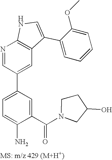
N1=CC(C2=CC=C(N)C(C(N3CCC(O)C3)=O)=C2)=CC2=C1NC=C2C1=CC=CC=C1OC
